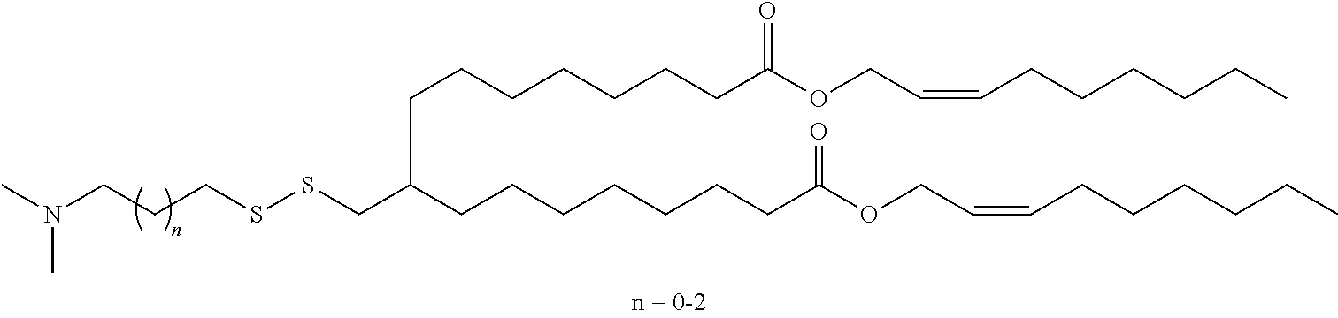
C(CCSSCC(CCCCCCCC(OCC=CCCCCCC)=O)CCCCCCCC(OCC=CCCCCCC)=O)N(C)C
